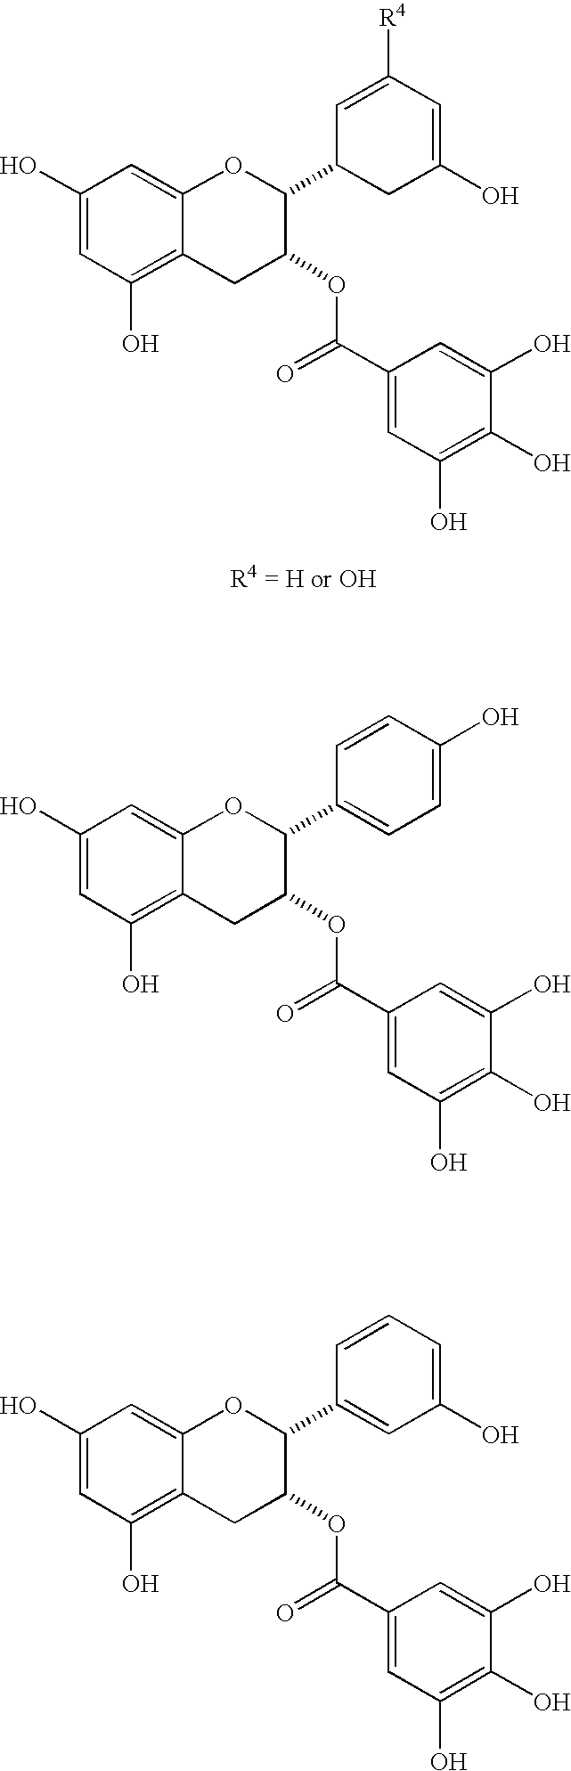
C1(O)=CC(O)=C2C(=C1)OC(C1CC(O)=CC([R4])=C1)C(OC(=O)C1=CC(O)=C(O)C(O)=C1)C2.C1(O)=CC(O)=C2C(=C1)OC(C1=CC(O)=CC=C1)C(OC(=O)C1=CC(O)=C(O)C(O)=C1)C2.C1(O)=CC(O)=C2C(=C1)OC(C1=CC=C(O)C=C1)C(OC(=O)C1=CC(O)=C(O)C(O)=C1)C2
